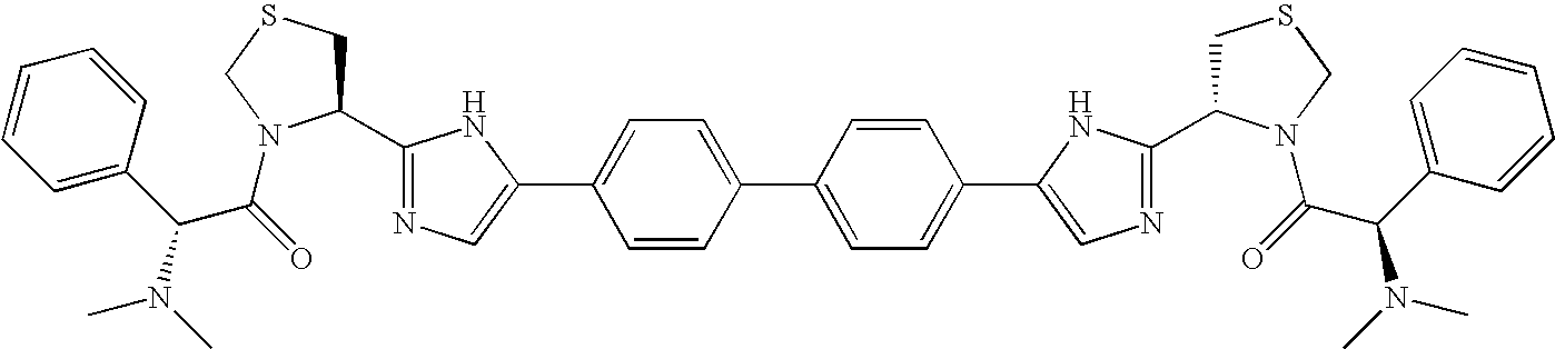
C1(C2CSCN2C(=O)C(C2=CC=CC=C2)N(C)C)=NC=C(C2=CC=C(C3=CC=C(C4=CN=C(C5CSCN5C(C(N(C)C)C5=CC=CC=C5)=O)N4)C=C3)C=C2)N1
